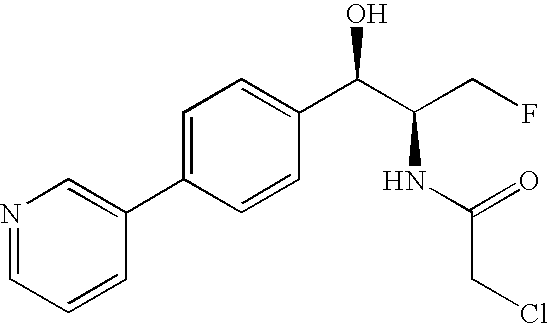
C1=C(C2=CN=CC=C2)C=CC(C(C(CF)NC(=O)CCl)O)=C1
